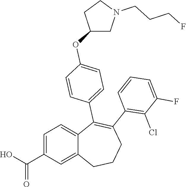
C1=C(C(O)=O)C=C2C(=C1)C(C1=CC=C(OC3CN(CCCF)CC3)C=C1)=C(C1=C(Cl)C(F)=CC=C1)CCC2
